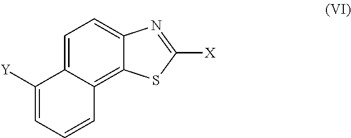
C12=CC=C3C(=C1SC([X])=N2)C=CC=C3[Y]
